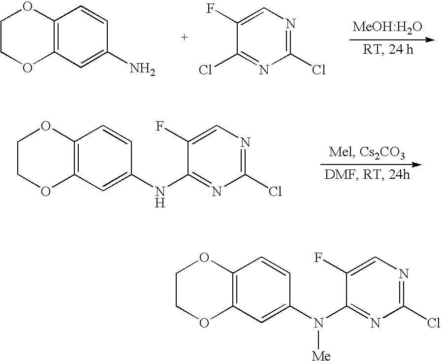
C1COC2=C(O1)C=CC(N)=C2.C1(F)=CN=C(Cl)N=C1Cl.C1COC2=C(O1)C=CC(NC1=NC(Cl)=NC=C1F)=C2.C1COC2=C(O1)C=CC(N(C1=NC(Cl)=NC=C1F)[Me])=C2
